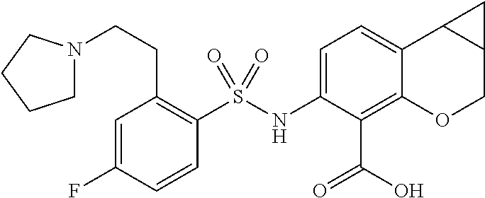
C1=C(NS(C2=C(CCN3CCCC3)C=C(F)C=C2)(=O)=O)C(C(=O)O)=C2C(=C1)C1C(CO2)C1
